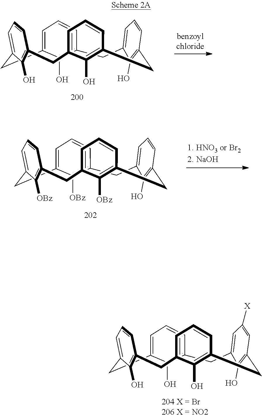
C1C2=C(O)C(=CC=C2)CC2=CC=CC(=C2O)CC2=CC=CC(=C2O)CC2=C(O)C1=CC=C2.C1C2=C([OBz])C(=CC=C2)CC2=CC=CC(=C2[OBz])CC2=CC=CC(=C2[OBz])CC2=C(O)C1=CC=C2.C1C2=C(O)C(=CC=C2)CC2=CC=CC(=C2O)CC2=CC=CC(=C2O)CC2=C(O)C1=CC([X])=C2
